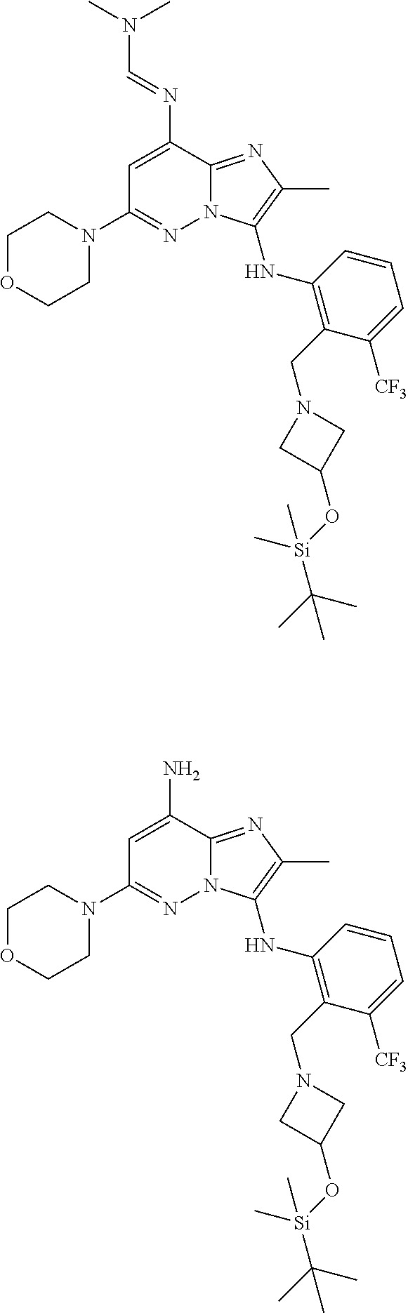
C1OCCN(C2=NN3C(=NC(C)=C3NC3=C(CN4CC(O[Si](C(C)(C)C)(C)C)C4)C([CF3])=CC=C3)C(N=CN(C)C)=C2)C1.C1OCCN(C2=NN3C(=NC(C)=C3NC3=C(CN4CC(O[Si](C(C)(C)C)(C)C)C4)C([CF3])=CC=C3)C(N)=C2)C1
